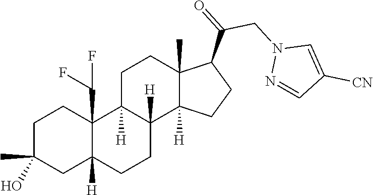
C1C2([H])C(C(F)F)(CCC1(C)O)C1([H])CCC3(C)C(C(=O)CN4N=CC([CN])=C4)CCC3([H])C1([H])CC2
